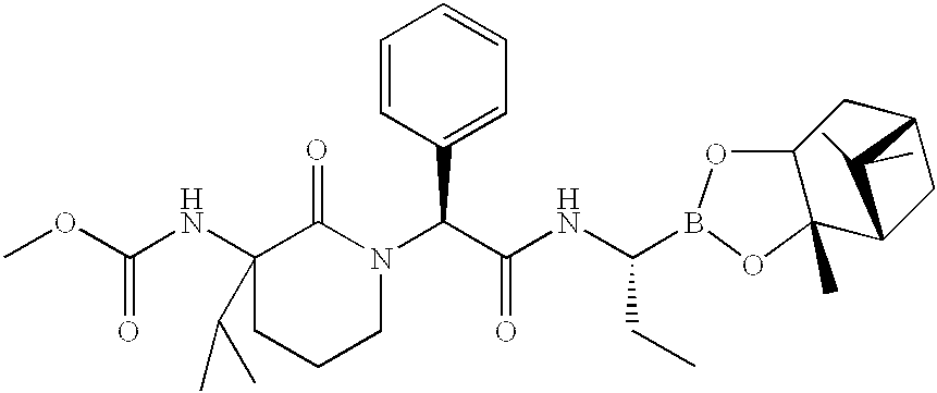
COC(NC1(C(C)C)CCCN(C(C(NC(CC)B2OC3C(C)(O2)C2CC(C3)C2(C)C)=O)C2=CC=CC=C2)C1=O)=O
